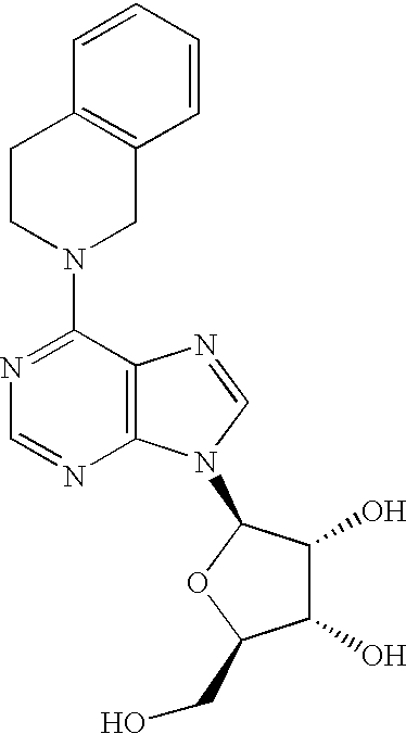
C1(N2CC3=C(CC2)C=CC=C3)=NC=NC2=C1N=CN2C1C(O)C(O)C(CO)O1
